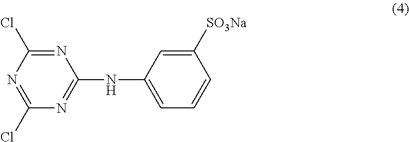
N1=C(Cl)N=C(NC2=CC=CC([SO3Na])=C2)N=C1Cl
